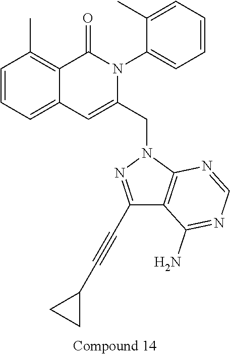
C1=CC=C2C(=C1C)C(=O)N(C1=CC=CC=C1C)C(CN1N=C(C#CC3CC3)C3=C1N=CN=C3N)=C2
